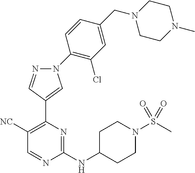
C1([NC])=C(C2=CN(C3=C(Cl)C=C(CN4CCN(C)CC4)C=C3)N=C2)N=C(NC2CCN(S(C)(=O)=O)CC2)N=C1
